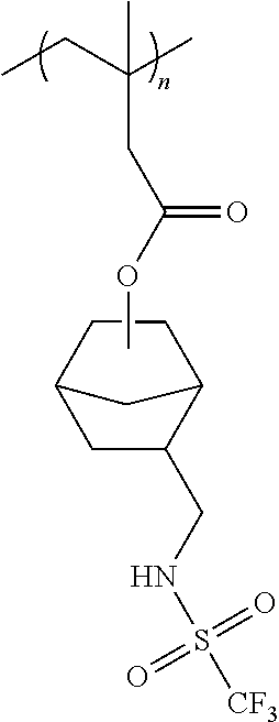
C1C(CNS([CF3])(=O)=O)C2CC1CC2.CCC(C)(C)CC(=O)OC
